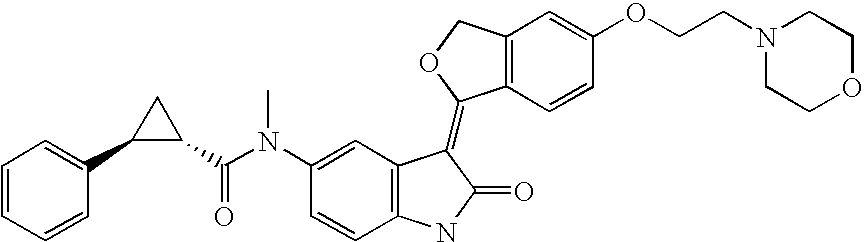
C12=C(C=CC(OCCN3CCOCC3)=C1)C(=C1C3=C(C=CC(N(C(C4CC4C4=CC=CC=C4)=O)C)=C3)NC1=O)OC2
